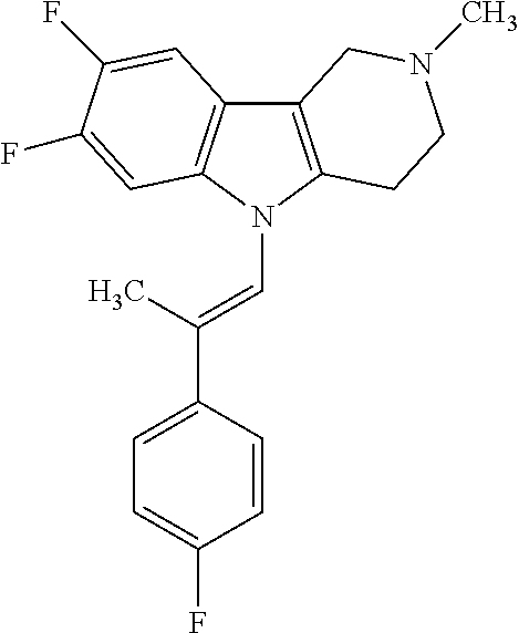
C12=C(N(C=C(C3=CC=C(F)C=C3)C)C3=C1C=C(F)C(F)=C3)CCN(C)C2
